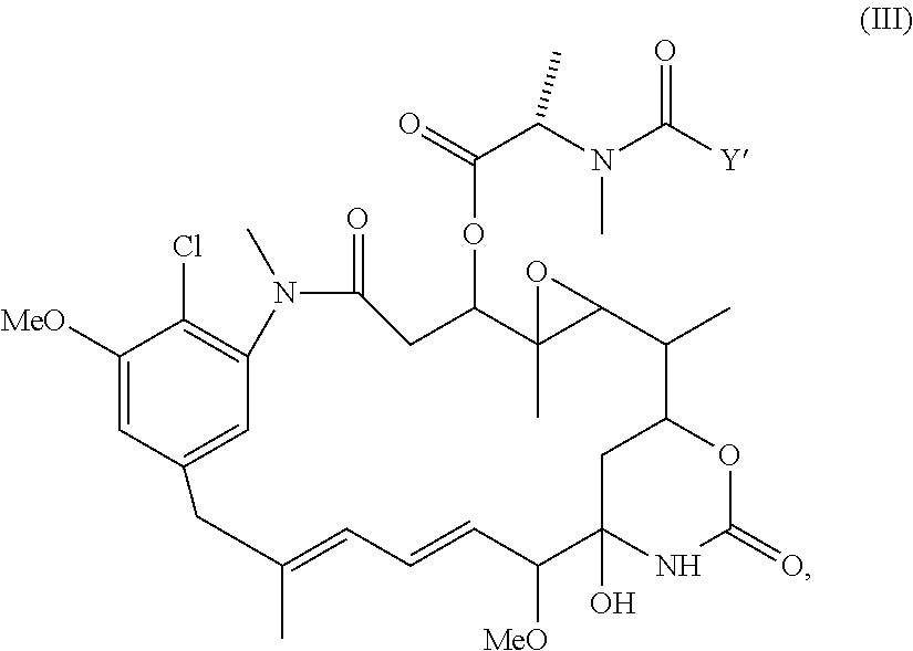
C1([MeO])=CC2=CC(=C1Cl)N(C)C(=O)CC(OC(C(N(C([Y])=O)C)C)=O)C1(C)C(O1)C(C)C1CC(O)(NC(=O)O1)C([MeO])C=CC=C(C)C2
